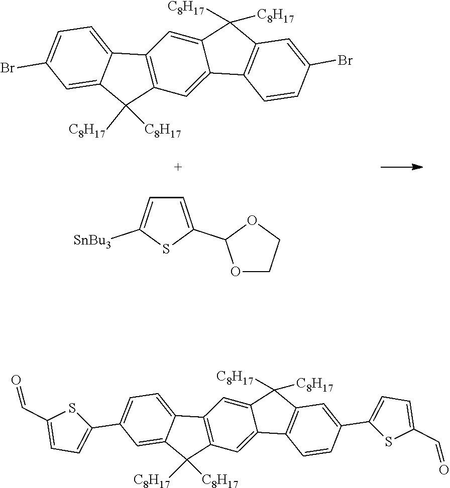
C12=C(C([C8H17])([C8H17])C3=CC(Br)=CC=C13)C=C1C(=C2)C([C8H17])([C8H17])C2=C1C=CC(Br)=C2.C1=C(C2OCCO2)SC([SnBu3])=C1.C12=C(C([C8H17])([C8H17])C3=CC(C4=CC=C(C=O)S4)=CC=C13)C=C1C(=C2)C([C8H17])([C8H17])C2=C1C=CC(C1=CC=C(C=O)S1)=C2
